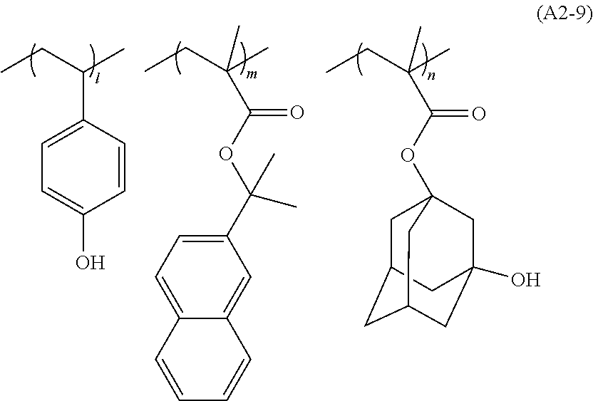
C1=C(C(CC)C)C=CC(O)=C1.C(CC)(C)(C)C(OC(C)(C1=CC=C2C(=C1)C=CC=C2)C)=O.C(CC)(C)(C)C(OC12CC3CC(CC(O)(C1)C3)C2)=O
